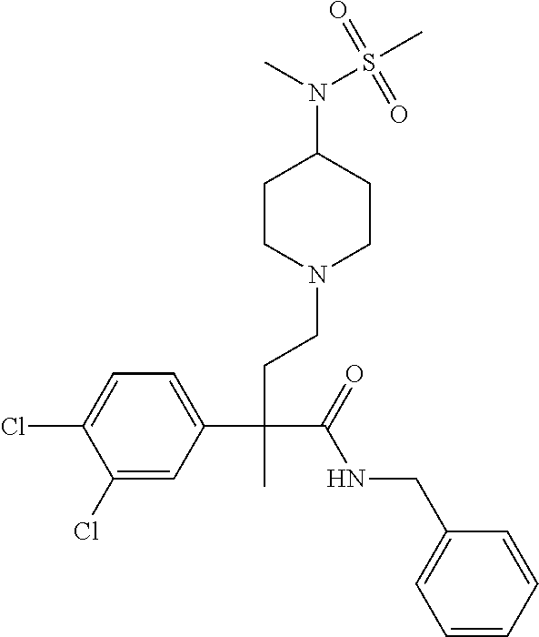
C1(Cl)=CC(C(CCN2CCC(N(C)S(C)(=O)=O)CC2)(C(=O)NCC2=CC=CC=C2)C)=CC=C1Cl
